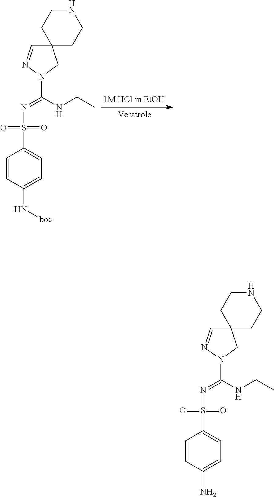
C1=CC(N)=CC=C1S(N=C(N1CC2(C=N1)CCNCC2)NCC)(=O)=O.C1=CC(N[boc])=CC=C1S(N=C(N1CC2(C=N1)CCNCC2)NCC)(=O)=O
